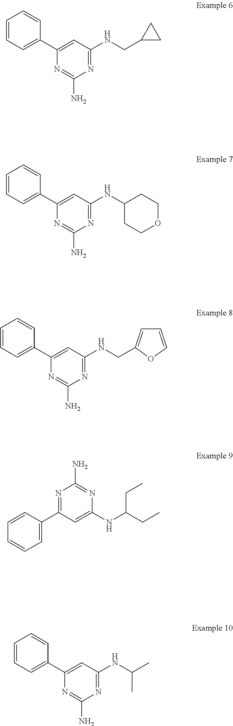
C1=CC=C(C2=CC(NCC3CC3)=NC(N)=N2)C=C1.C1=CC=C(C2=CC(NC3CCOCC3)=NC(N)=N2)C=C1.C1=CC=C(C2=CC(NCC3=CC=CO3)=NC(N)=N2)C=C1.N1=C(C2=CC=CC=C2)C=C(NC(CC)CC)N=C1N.C1=CC=C(C2=CC(NC(C)C)=NC(N)=N2)C=C1
